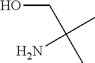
C(C)(CO)(N)C
